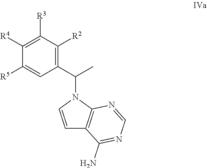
C1([R4])=C([R3])C([R2])=C(C(N2C=CC3=C2N=CN=C3N)C)C=C1[R5]
